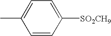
CC1=CC=C([SO2CH9])C=C1
